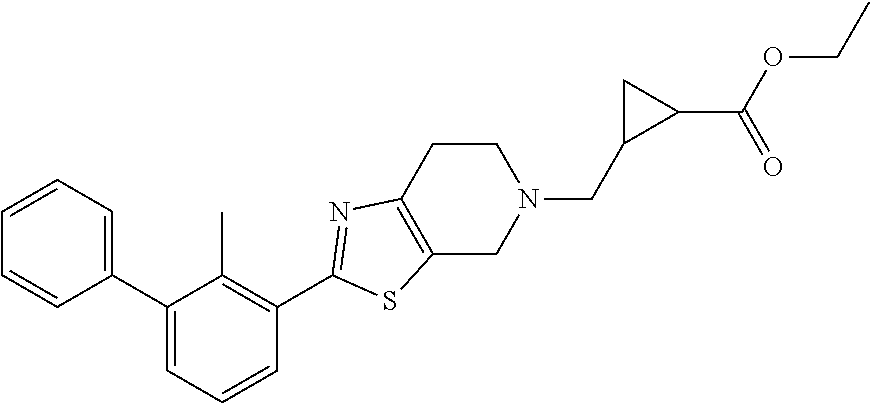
C1(C2=CC=CC(C3=NC4=C(S3)CN(CC3C(C(OCC)=O)C3)CC4)=C2C)=CC=CC=C1
